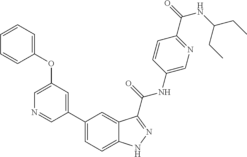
C1(OC2=CC=CC=C2)=CN=CC(C2=CC=C3C(=C2)C(C(NC2=CN=C(C(=O)NC(CC)CC)C=C2)=O)=NN3)=C1
